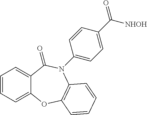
C1=CC=C2C(=C1)C(=O)N(C1=CC=C(C(=O)[NHOH])C=C1)C1=C(O2)C=CC=C1
